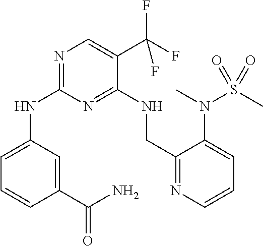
N(C1=NC=C(C(F)(F)F)C(NCC2=NC=CC=C2N(C)S(=O)(C)=O)=N1)C1=CC=CC(C(N)=O)=C1
